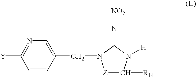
[Z]1C([R14])N([H])C(=N[NO2])N1CC1=CN=C([Y])C=C1
